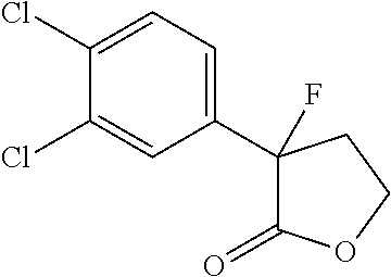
C1(F)(C2=CC=C(Cl)C(Cl)=C2)C(=O)OCC1
